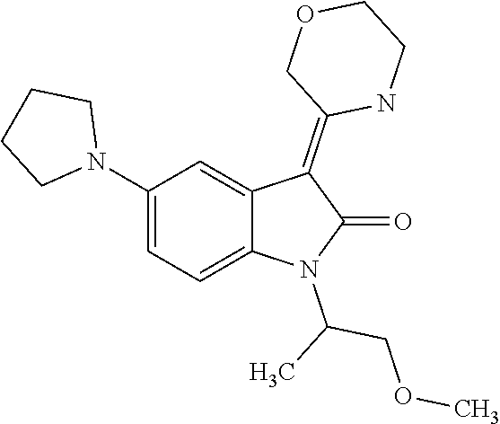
CC(COC)N1C(=O)C(=C2COCCN2)C2=CC(N3CCCC3)=CC=C12
